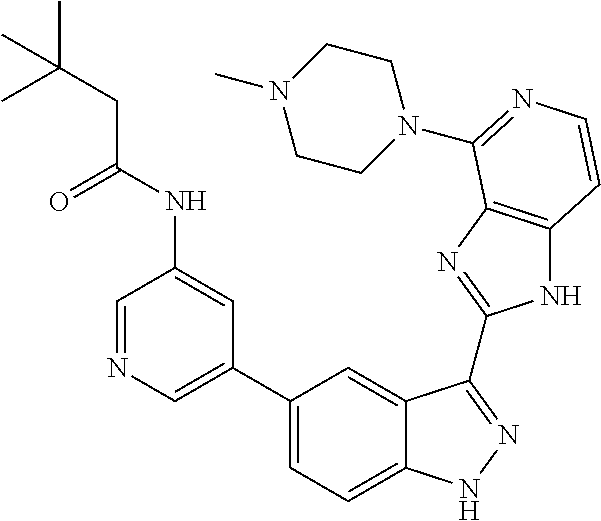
C1(C2=CN=CC(NC(CC(C)(C)C)=O)=C2)=CC=C2C(=C1)C(C1=NC3=C(N1)C=CN=C3N1CCN(C)CC1)=NN2
